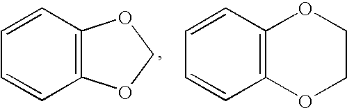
C1=CC2=C(C=C1)OCO2.C1=CC2=C(C=C1)OCCO2
